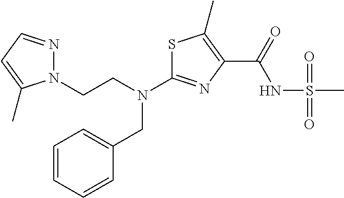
N(C1=NC(C(NS(C)(=O)=O)=O)=C(C)S1)(CC1=CC=CC=C1)CCN1N=CC=C1C
